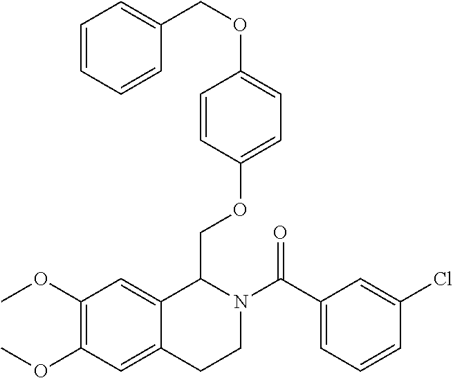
C1(C(N2CCC3=CC(OC)=C(OC)C=C3C2COC2=CC=C(OCC3=CC=CC=C3)C=C2)=O)=CC=CC(Cl)=C1
